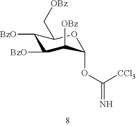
C1([BzO])C([BzO])C([OBz])C(OC(=N)[CCl3])OC1C[OBz]
